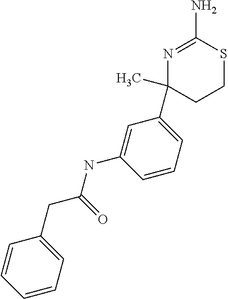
N1=C(N)SCCC1(C)C1=CC=CC(NC(=O)CC2=CC=CC=C2)=C1
